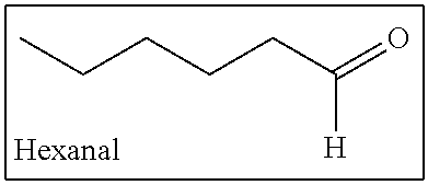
C(CC(=O)[H])CCC
